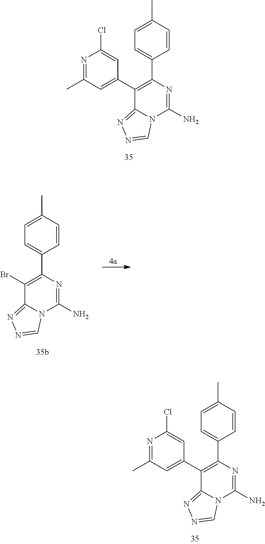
C1=C(C2=C(C3=CC(C)=NC(Cl)=C3)C3=NN=CN3C(N)=N2)C=CC(C)=C1.C1=C(C2=C(C3=CC(C)=NC(Cl)=C3)C3=NN=CN3C(N)=N2)C=CC(C)=C1.C1=C(C2=C(Br)C3=NN=CN3C(N)=N2)C=CC(C)=C1
